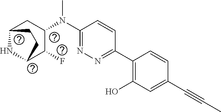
C1(N(C2CC3NC(C2F)CC3)C)=NN=C(C2=C(O)C=C(C#CC)C=C2)C=C1
